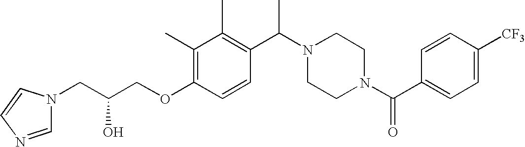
C(OC1=C(C)C(C)=C(C(N2CCN(C(C3=CC=C([CF3])C=C3)=O)CC2)C)C=C1)C(CN1C=NC=C1)O
